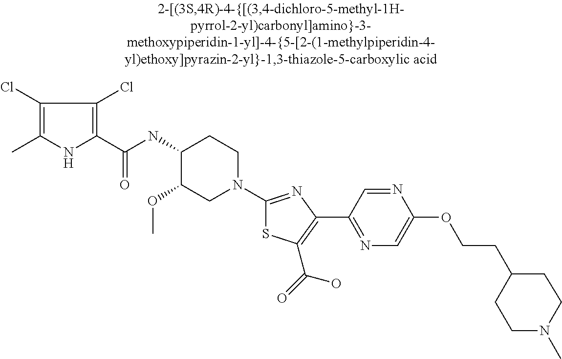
C1(Cl)=C(C)NC(C(=O)NC2C(OC)CN(C3=NC(C4=NC=C(OCCC5CCN(C)CC5)N=C4)=C(C(=O)O)S3)CC2)=C1Cl
